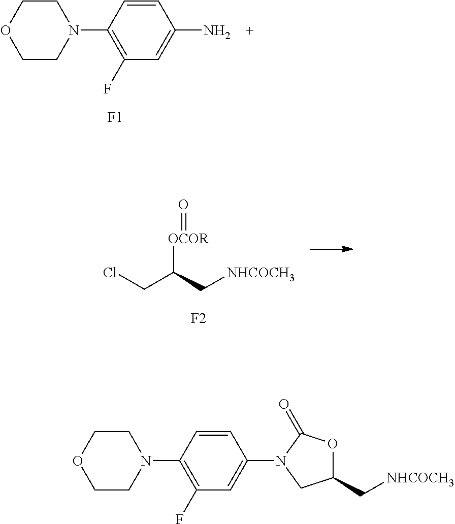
C1=CC(N2CCOCC2)=C(F)C=C1N.[F1].ClCC(C[NHCOCH3])[OCOR]=O.[F2].C1=CC(N2CCOCC2)=C(F)C=C1N1CC(C[NHCOCH3])OC1=O
